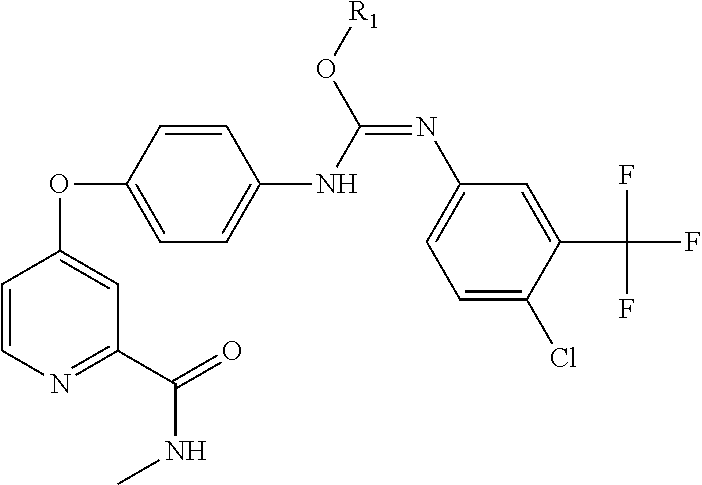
C1=CN=C(C(NC)=O)C=C1OC1=CC=C(NC(=NC2=CC=C(Cl)C(C(F)(F)F)=C2)O[R1])C=C1
